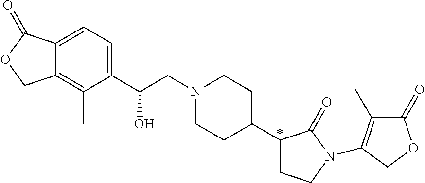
C(CN1CCC(C2CCN(C3=C(C)C(=O)OC3)C2=O)CC1)(C1=CC=C2C(=C1C)COC2=O)O
